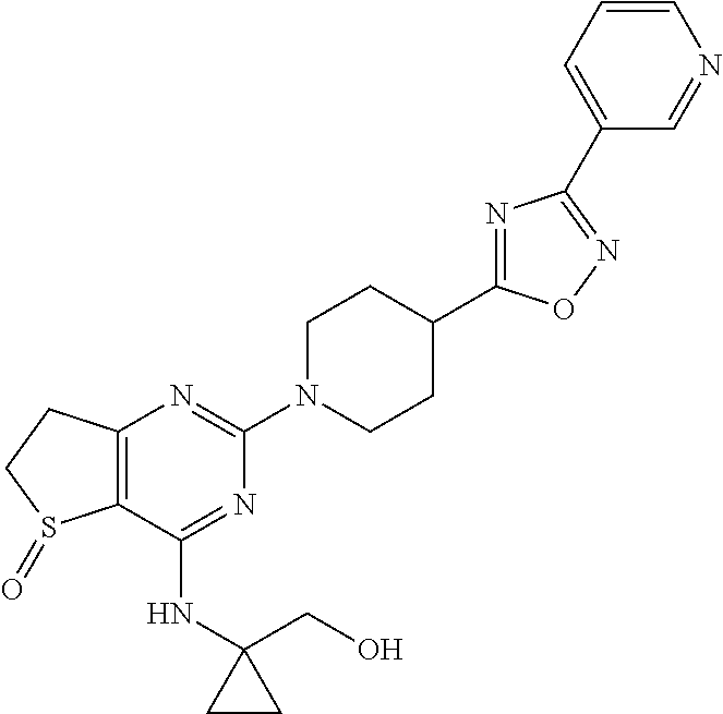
C12=C(C(NC3(CO)CC3)=NC(N3CCC(C4=NC(C5=CC=CN=C5)=NO4)CC3)=N1)S(=O)CC2
